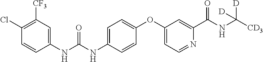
C1(NC(=O)NC2=CC=C(OC3=CC=NC(C(=O)NC([D])([D])[CD3])=C3)C=C2)=CC([CF3])=C(Cl)C=C1
